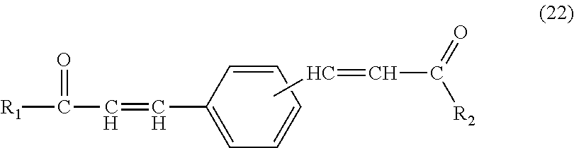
C1=CC(C=CC([R1])=O)=CC=C1.CC=CC([R2])=O
